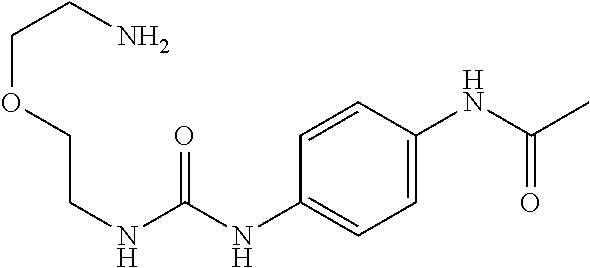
C(OCCNC(=O)NC1=CC=C(NC(=O)C)C=C1)CN
